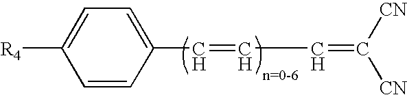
C1=CC(C=CC=C([CN])[CN])=CC=C1[R4]
